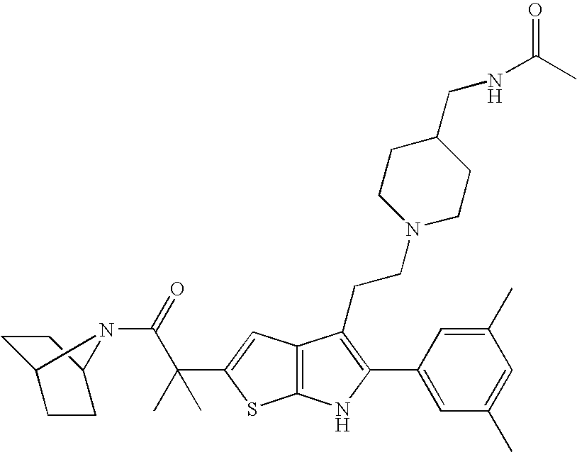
C12=C(C=C(C(C(=O)N3C4CCC3CC4)(C)C)S1)C(CCN1CCC(CNC(=O)C)CC1)=C(C1=CC(C)=CC(C)=C1)N2
